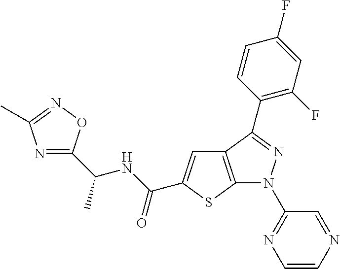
C12=C(SC(C(NC(C3=NC(C)=NO3)C)=O)=C1)N(C1=NC=CN=C1)N=C2C1=C(F)C=C(F)C=C1
